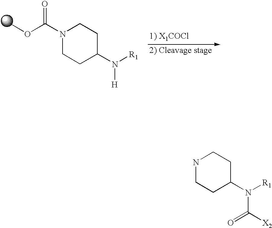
COC(N1CCC(N([R1])[H])CC1)=O.N1CCC(N([R1])C([X2])=O)CC1
